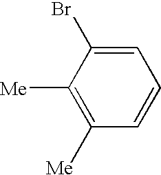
C1=CC=C(Br)C([Me])=C1[Me]
